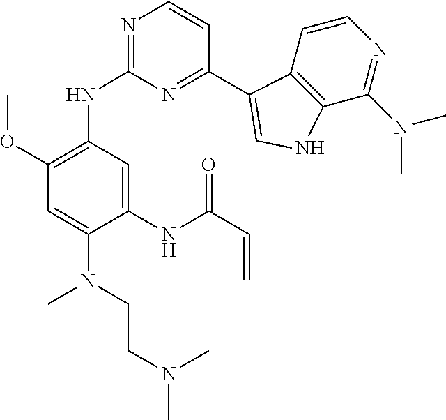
C1(NC(C=C)=O)=CC(NC2=NC=CC(C3=CNC4=C3C=CN=C4N(C)C)=N2)=C(OC)C=C1N(C)CCN(C)C
